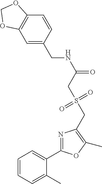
C1=CC=C(C)C(C2=NC(CS(CC(=O)NCC3=CC4=C(C=C3)OCO4)(=O)=O)=C(C)O2)=C1
